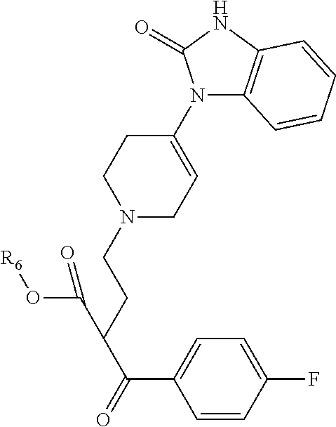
C12=C(NC(=O)N1C1=CCN(CCC(C(C3=CC=C(F)C=C3)=O)C(O[R6])=O)CC1)C=CC=C2
